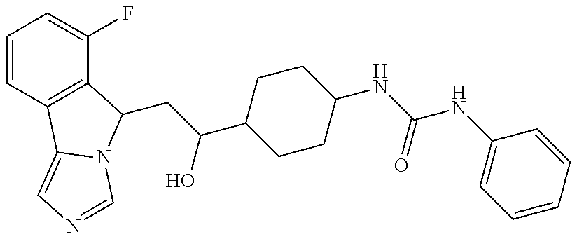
C1=CC2=C(C(F)=C1)C(CC(C1CCC(NC(NC3=CC=CC=C3)=O)CC1)O)N1C2=CN=C1
